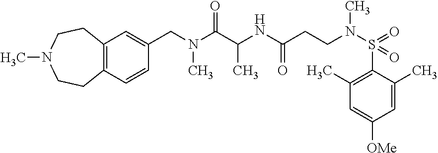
C12=C(C=CC(CN(C(C(NC(CCN(S(=O)(C3=C(C)C=C([OMe])C=C3C)=O)C)=O)C)=O)C)=C1)CCN(C)CC2
